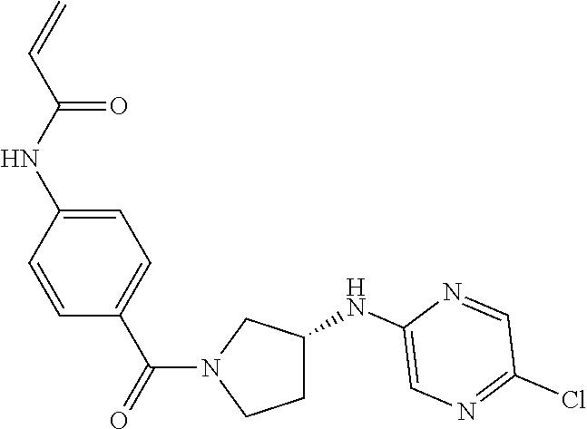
C1C(NC2=CN=C(Cl)C=N2)CN(C(=O)C2=CC=C(NC(=O)C=C)C=C2)C1
